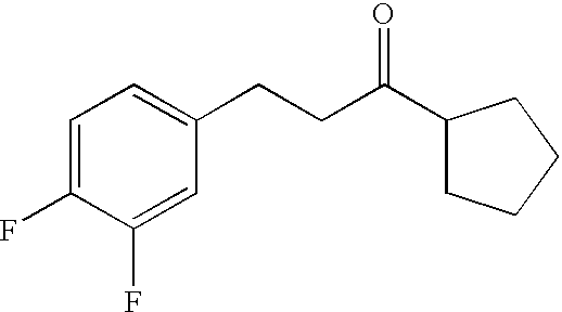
FC1=CC=C(CCC(C2CCCC2)=O)C=C1F
